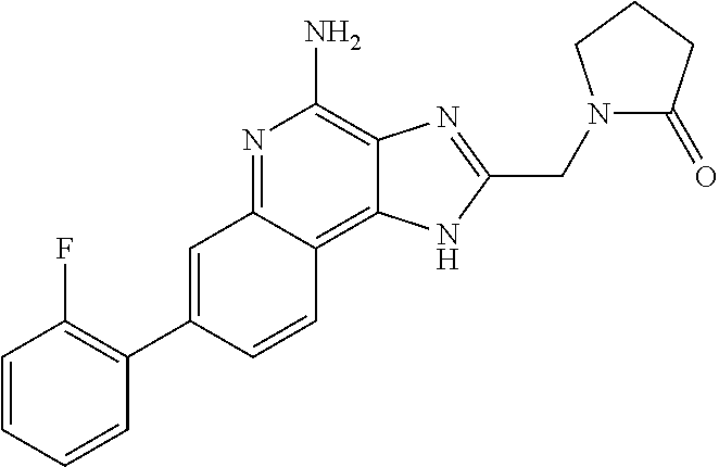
C1=C(C2=C(F)C=CC=C2)C=CC2=C3C(=C(N)N=C12)N=C(CN1C(=O)CCC1)N3
